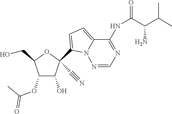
OCC1OC(C#N)(C2=CC=C3C(NC(C(C(C)C)N)=O)=NC=NN32)C(O)C1OC(=O)C
